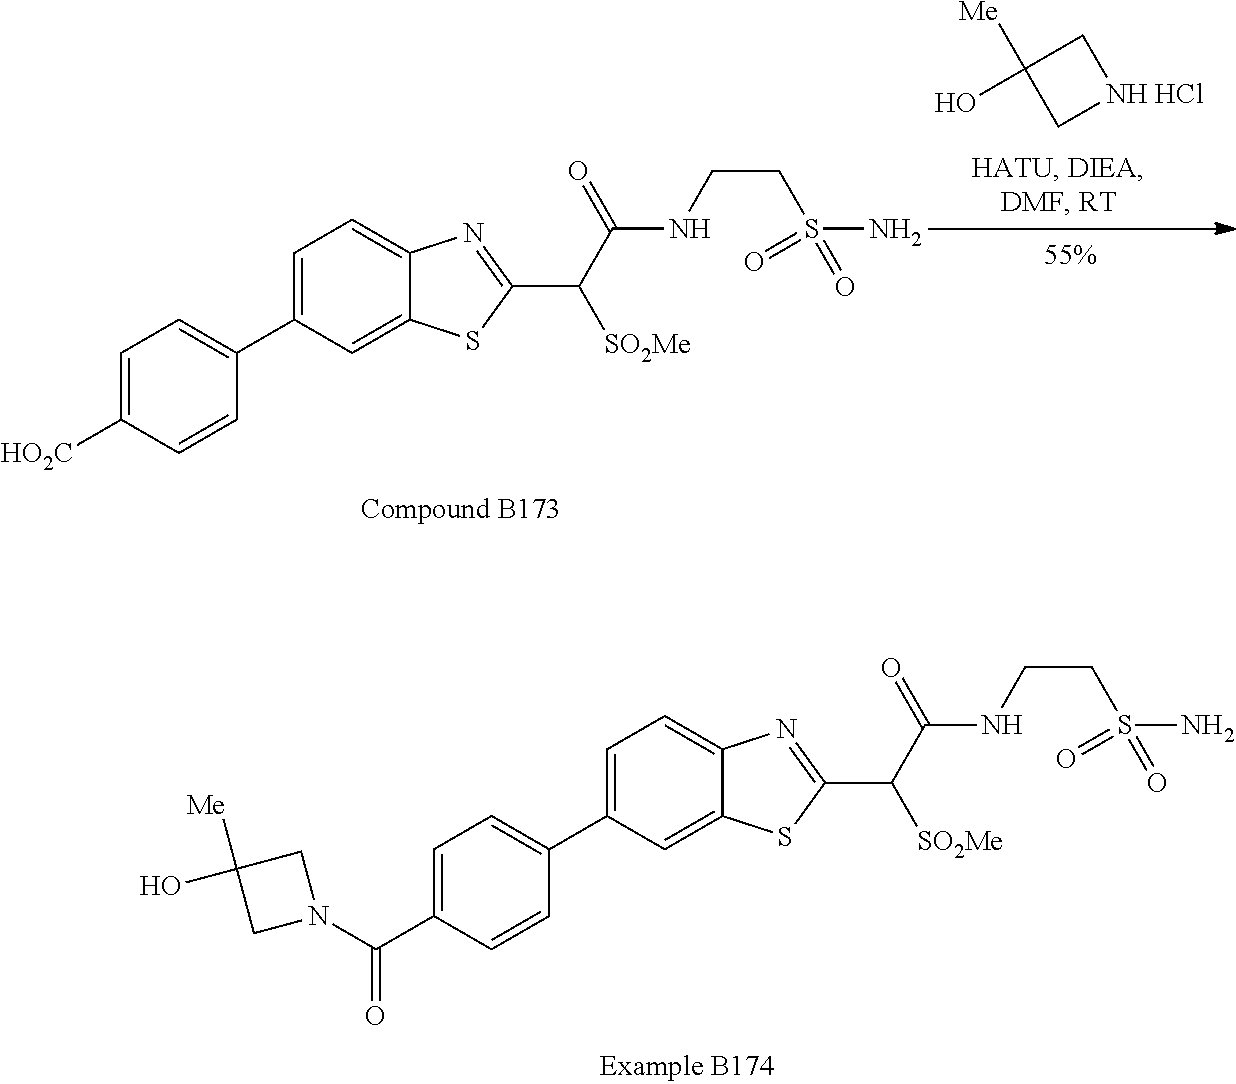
C1(O)([Me])C[NH HCl]C1.C1=C(C2=CC=C([HO2C])C=C2)C=C2C(=C1)N=C(C(C(=O)NCCS(N)(=O)=O)[SO2Me])S2.C1=C(C2=CC=C(C(N3CC([Me])(O)C3)=O)C=C2)C=C2C(=C1)N=C(C(C(=O)NCCS(N)(=O)=O)[SO2Me])S2
